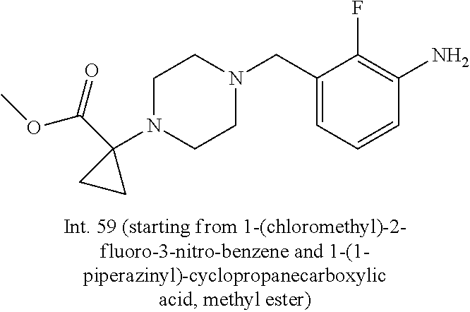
C1(CN2CCN(C3(C(OC)=O)CC3)CC2)=CC=CC(N)=C1F
